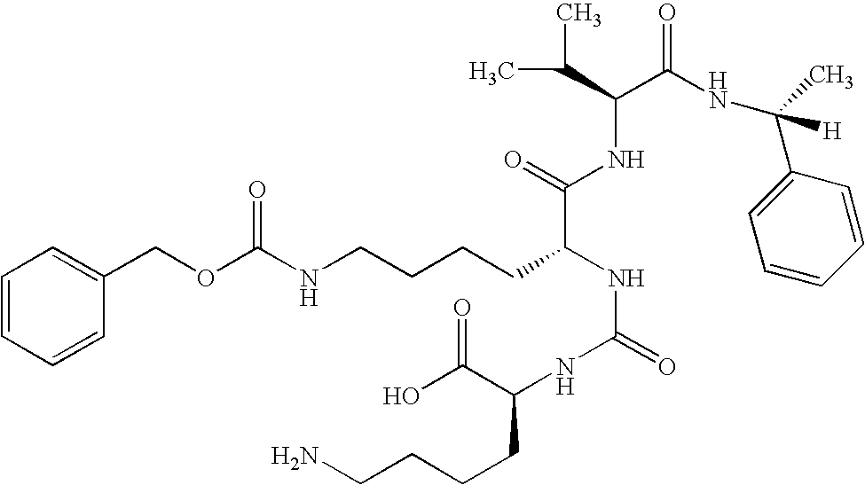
C1=CC=CC(COC(NCCCCC(NC(=O)NC(C(O)=O)CCCCN)C(NC(C(C)C)C(NC(C2=CC=CC=C2)(C)[H])=O)=O)=O)=C1
